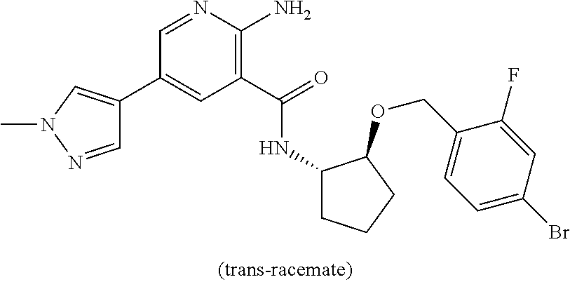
C1(C2=CN(C)N=C2)=CC(C(=O)NC2CCCC2OCC2=CC=C(Br)C=C2F)=C(N)N=C1
